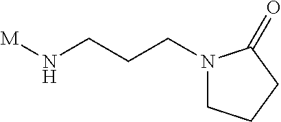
N1(CCCN[M])CCCC1=O
